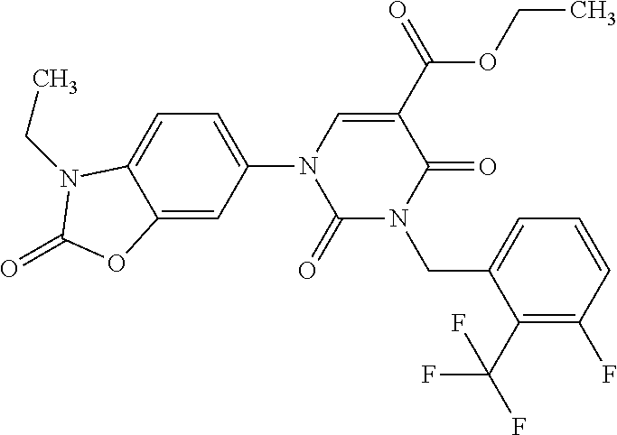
C12=CC(N3C(=O)N(CC4=CC=CC(F)=C4C(F)(F)F)C(=O)C(C(OCC)=O)=C3)=CC=C1N(CC)C(=O)O2
